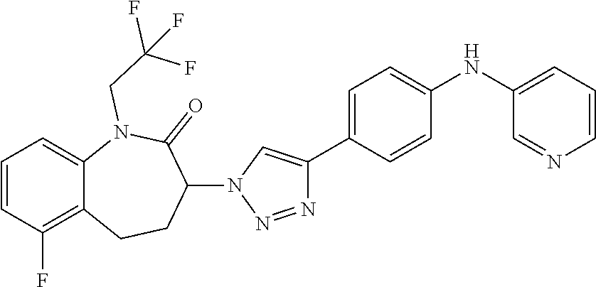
C1=CC(F)=C2C(=C1)N(CC(F)(F)F)C(=O)C(N1C=C(C3=CC=C(NC4=CC=CN=C4)C=C3)N=N1)CC2
